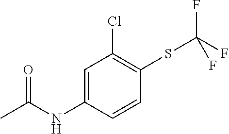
C(=O)(NC1=CC(Cl)=C(SC(F)(F)F)C=C1)C
